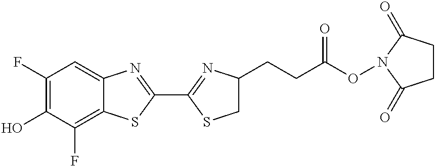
C1(F)=C(O)C(F)=C2C(=C1)N=C(C1=NC(CCC(ON3C(=O)CCC3=O)=O)CS1)S2
